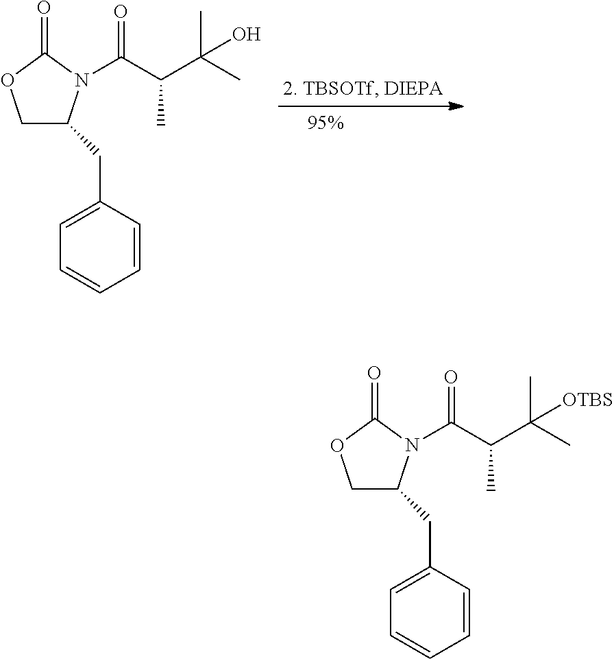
C1C(CC2=CC=CC=C2)N(C(C(C(C)(C)O)C)=O)C(=O)O1.C1C(CC2=CC=CC=C2)N(C(C(C(C)(C)[OTBS])C)=O)C(=O)O1
